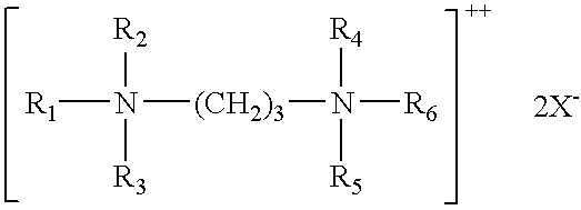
[R1]N([R2])([R3])[(CH2)3]N([R4])([R5])[R6]
